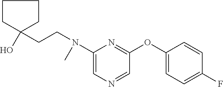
C1(N(CCC2(O)CCCC2)C)=CN=CC(OC2=CC=C(F)C=C2)=N1
